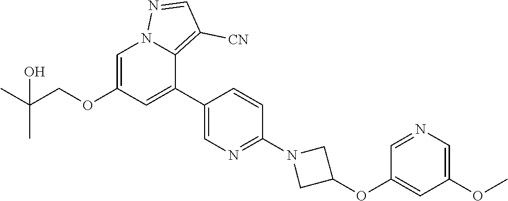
C1=C(OCC(C)(C)O)C=C(C2=CN=C(N3CC(OC4=CC(OC)=CN=C4)C3)C=C2)C2=C([CN])C=NN12
